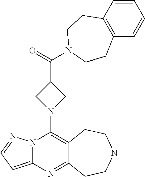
N12C(=CC=N1)N=C1C(=C2N2CC(C(=O)N3CCC4=C(C=CC=C4)CC3)C2)CCNCC1
